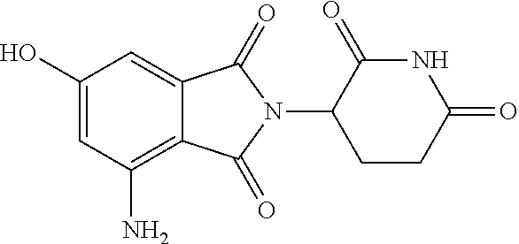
C1(N)=C2C(=CC(O)=C1)C(=O)N(C1CCC(=O)NC1=O)C2=O
